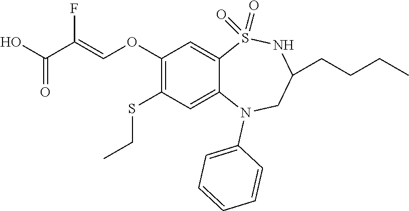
C1(OC=C(C(O)=O)F)=C(SCC)C=C2C(=C1)S(=O)(=O)NC(CCCC)CN2C1=CC=CC=C1
